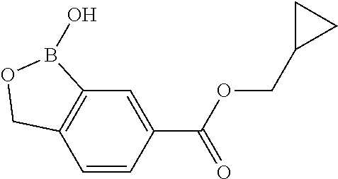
C12=C(C=CC(C(OCC3CC3)=O)=C1)COB2O
